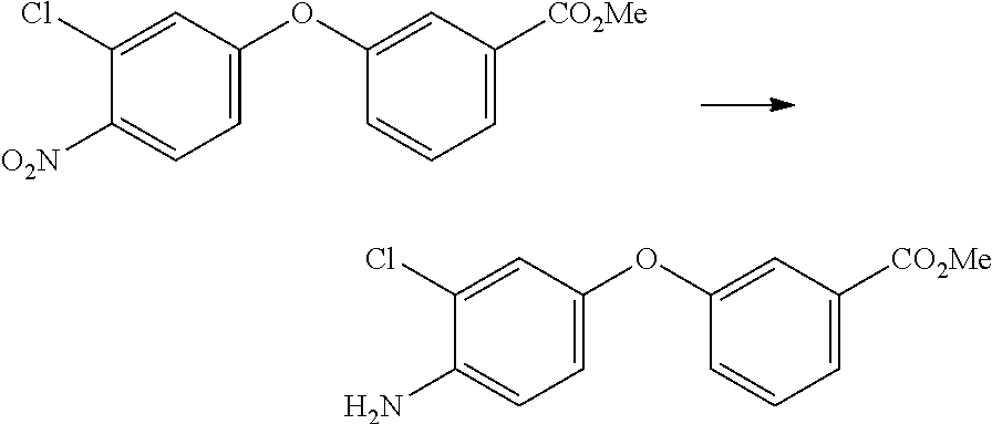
C1=C(OC2=CC([CO2Me])=CC=C2)C=C(Cl)C([O2N])=C1.C1=C(OC2=CC([CO2Me])=CC=C2)C=C(Cl)C(N)=C1
